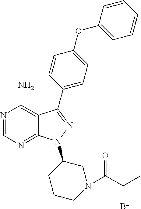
N1=CN=C2C(=C1N)C(C1=CC=C(OC3=CC=CC=C3)C=C1)=NN2C1CN(C(=O)C(Br)C)CCC1
